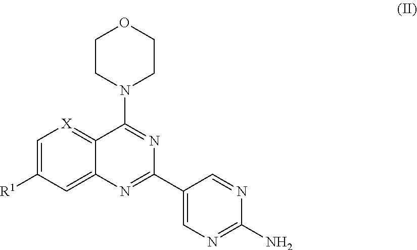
C1=C([R1])C=C2C(=[X]1)C(N1CCOCC1)=NC(C1=CN=C(N)N=C1)=N2
